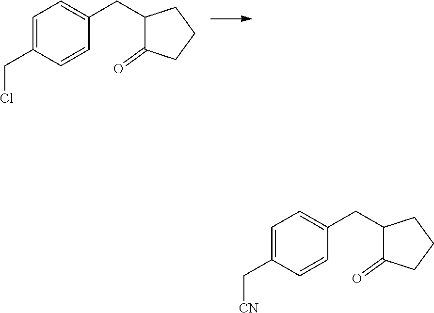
C1=C(CCl)C=CC(CC2C(=O)CCC2)=C1.C1=C(C[CN])C=CC(CC2C(=O)CCC2)=C1
